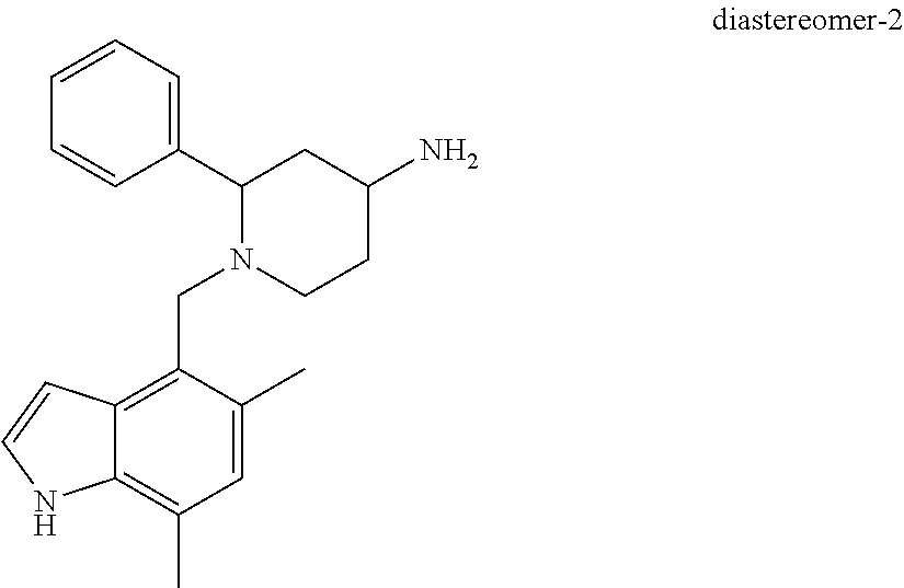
C1(C2N(CC3=C4C(=C(C)C=C3C)NC=C4)CCC(N)C2)=CC=CC=C1
